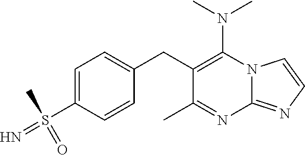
N12C(=NC=C1)N=C(C)C(CC1=CC=C(S(=N)(C)=O)C=C1)=C2N(C)C
